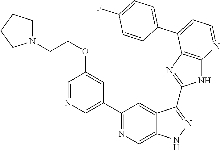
C1(C2=NC=C3C(=C2)C(C2=NC4=C(N2)N=CC=C4C2=CC=C(F)C=C2)=NN3)=CN=CC(OCCN2CCCC2)=C1
